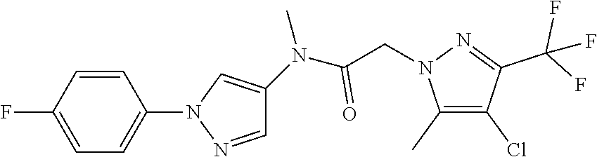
C1=CC(F)=CC=C1N1N=CC(N(C(CN2C(C)=C(Cl)C(C(F)(F)F)=N2)=O)C)=C1
